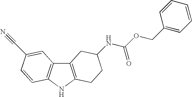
C12=C(NC3=C1C=C(C#N)C=C3)CCC(NC(=O)OCC1=CC=CC=C1)C2
